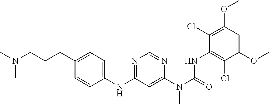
C1(OC)=CC(OC)=C(Cl)C(NC(N(C)C2=CC(NC3=CC=C(CCCN(C)C)C=C3)=NC=N2)=O)=C1Cl
